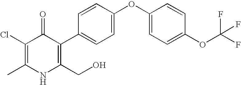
C1=C(OC2=CC=C(OC(F)(F)F)C=C2)C=CC(C2=C(CO)NC(C)=C(Cl)C2=O)=C1
